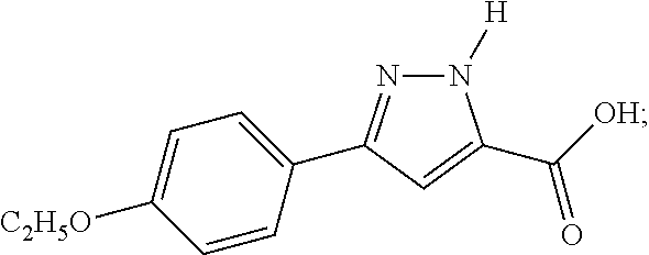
C1=CC(C2=NN([H])C(C([OH])=O)=C2)=CC=C1[C2H5O]
